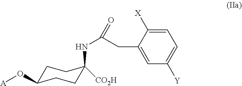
C1=C([X])C(CC(NC2([CO2H])CCC(O[A])CC2)=O)=CC([Y])=C1
